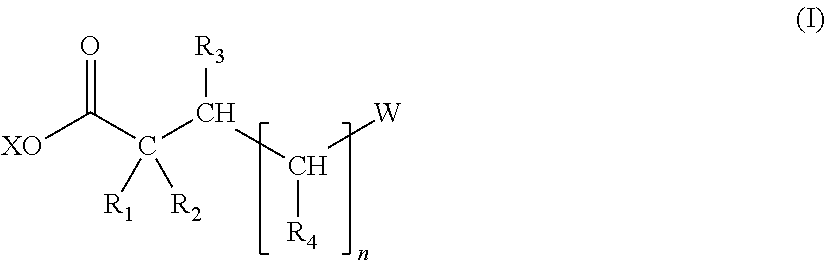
[XO]C(C([R2])([R1])C([R3])C([R4])[W])=O
